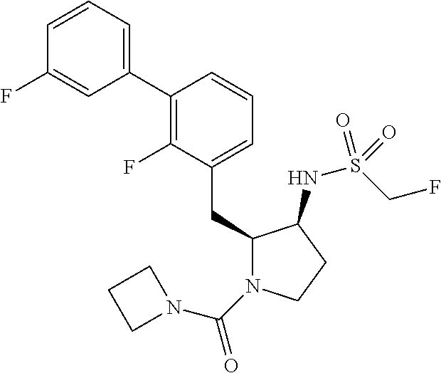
C1(C2=C(F)C(CC3N(C(N4CCC4)=O)CCC3NS(CF)(=O)=O)=CC=C2)=CC=CC(F)=C1
